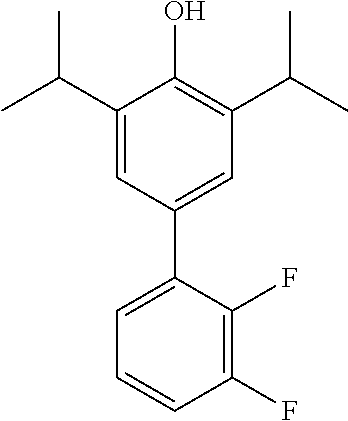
C1(C(C)C)=CC(C2=CC=CC(F)=C2F)=CC(C(C)C)=C1O
